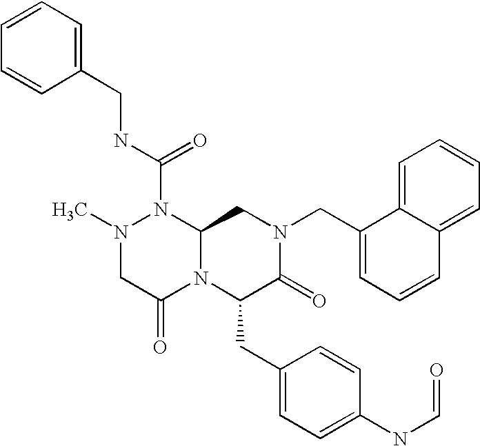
C(N1N(C)CC(=O)N2C1CN(CC1=CC=CC3=CC=CC=C13)C(=O)C2CC1=CC=C(NC=O)C=C1)(=O)NCC1=CC=CC=C1
